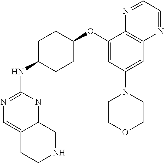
C1(OC2CCC(NC3=NC=C4C(=N3)CNCC4)CC2)=CC(N2CCOCC2)=CC2=C1N=CC=N2
